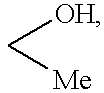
C([OH])[Me]
